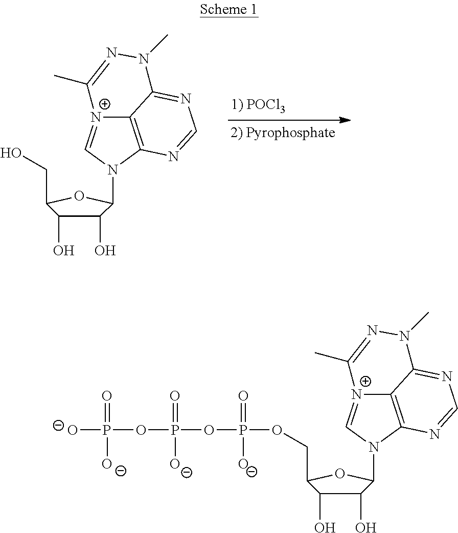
C12=C3N(C4C(O)C(O)C(CO)O4)C=[N+]1C(C)=NN(C)C2=NC=N3.C12=C3N(C4C(O)C(O)C(COP(=O)(OP(=O)([O-])OP([O-])(=O)[O-])[O-])O4)C=[N+]1C(C)=NN(C)C2=NC=N3
